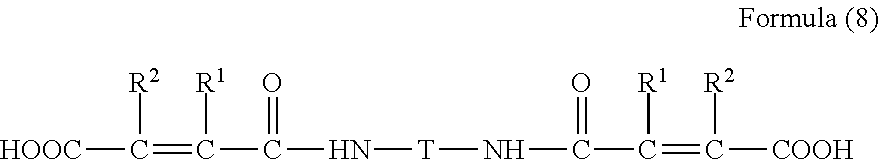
[T](NC(=O)C([R1])=C([R2])[COOH])NC(=O)C([R1])=C([R2])[HOOC]
